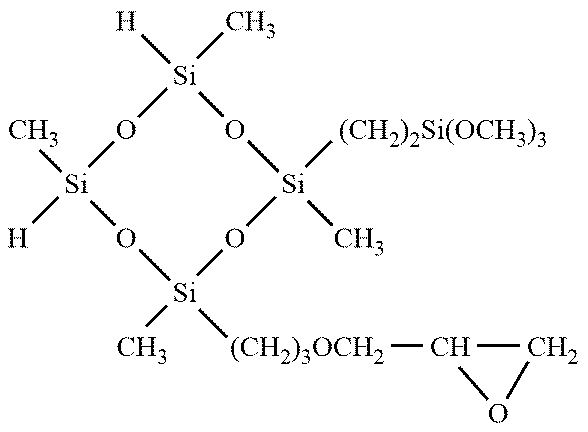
[Si]1(C)([H])O[Si](C)([H])O[Si]([(CH2)2Si(OCH3)3])(C)O[Si](C)([(CH2)3OCH2]C2CO2)O1
